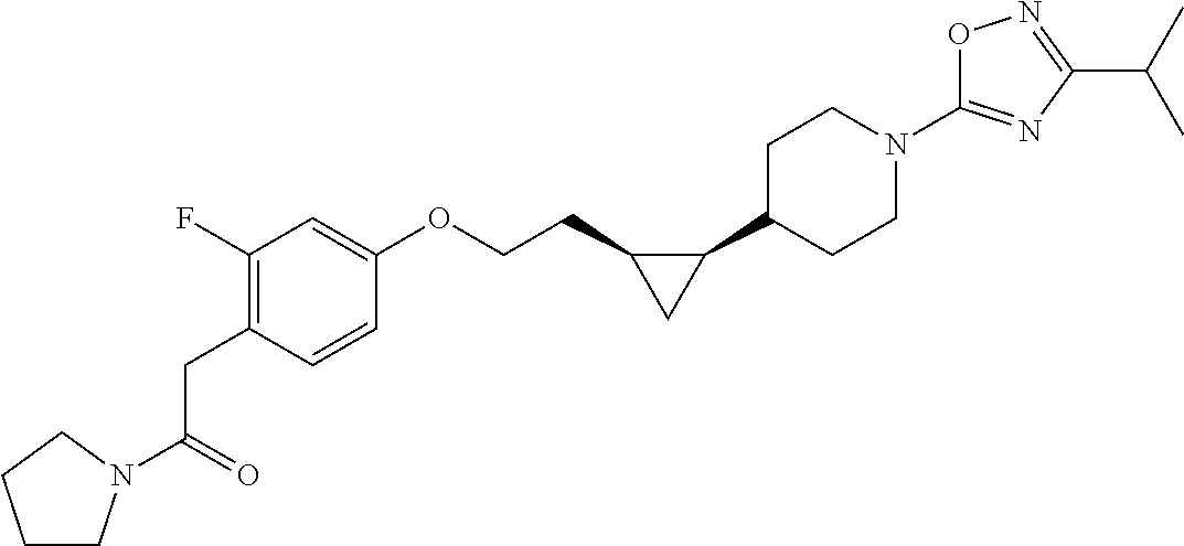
C(=O)(CC1=C(F)C=C(OCCC2C(C3CCN(C4=NC(C(C)C)=NO4)CC3)C2)C=C1)N1CCCC1
